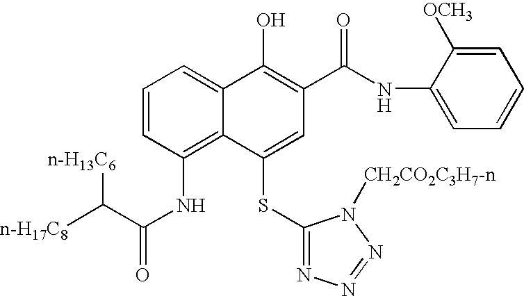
C1=CC(NC(=O)C([n-H17C8])[n-H13C6])=C2C(=C1)C(O)=C(C(NC1=CC=CC=C1[OCH3])=O)C=C2SC1=NN=NN1[CH2CO2C3H7-n]
